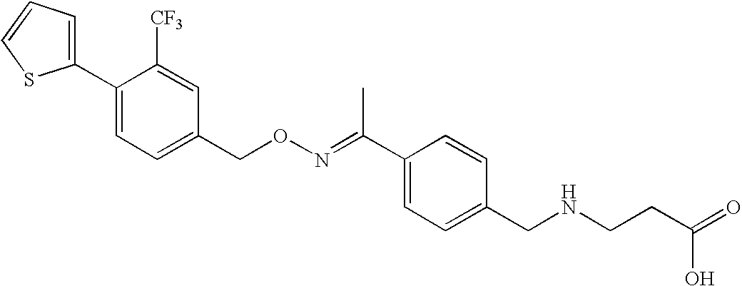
C1=C(C2=CC=C(CON=C(C3=CC=C(CNCCC(=O)O)C=C3)C)C=C2[CF3])SC=C1
